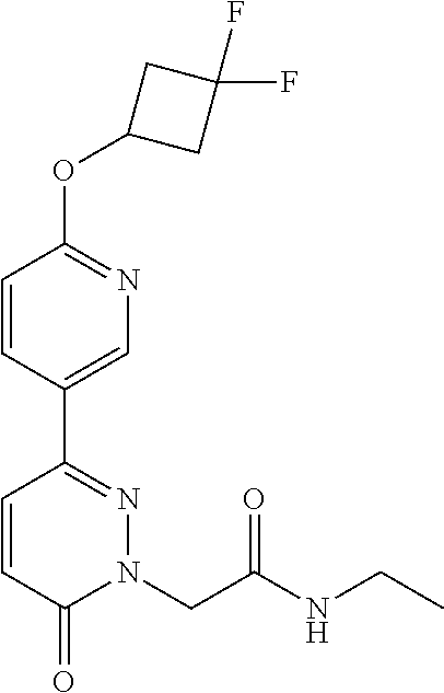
C1=CC(C2=NN(CC(NCC)=O)C(=O)C=C2)=CN=C1OC1CC(F)(F)C1
